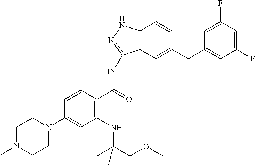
C1=CC(C(=O)NC2=NNC3=C2C=C(CC2=CC(F)=CC(F)=C2)C=C3)=C(NC(C)(COC)C)C=C1N1CCN(C)CC1
